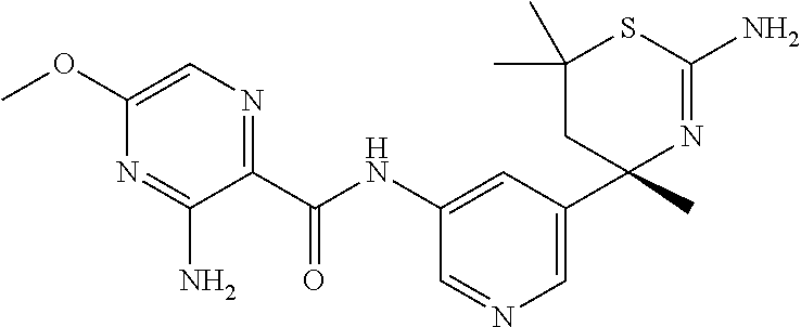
C(NC1=CC(C2(C)N=C(N)SC(C)(C)C2)=CN=C1)(=O)C1=NC=C(OC)N=C1N
